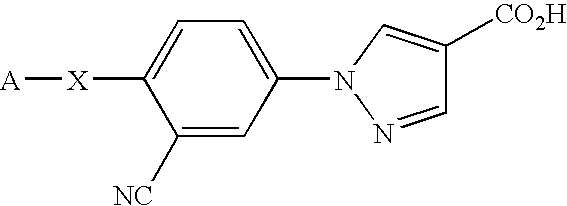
C1([NC])=CC(N2N=CC([CO2H])=C2)=CC=C1[X][A]
